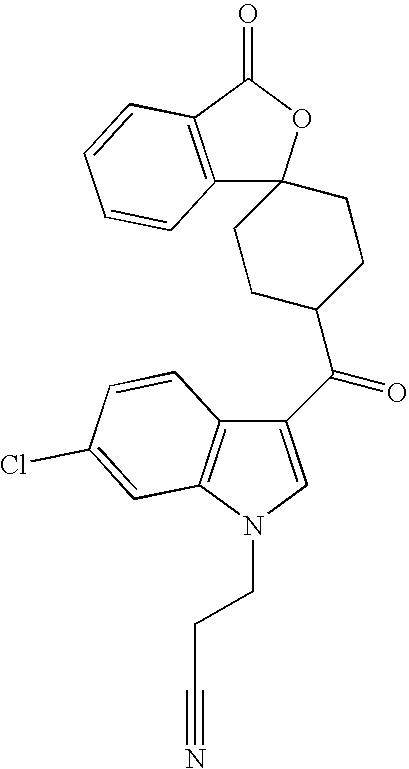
C12=C(C(=O)OC13CCC(C(C1=CN(CCC#N)C4=C1C=CC(Cl)=C4)=O)CC3)C=CC=C2
